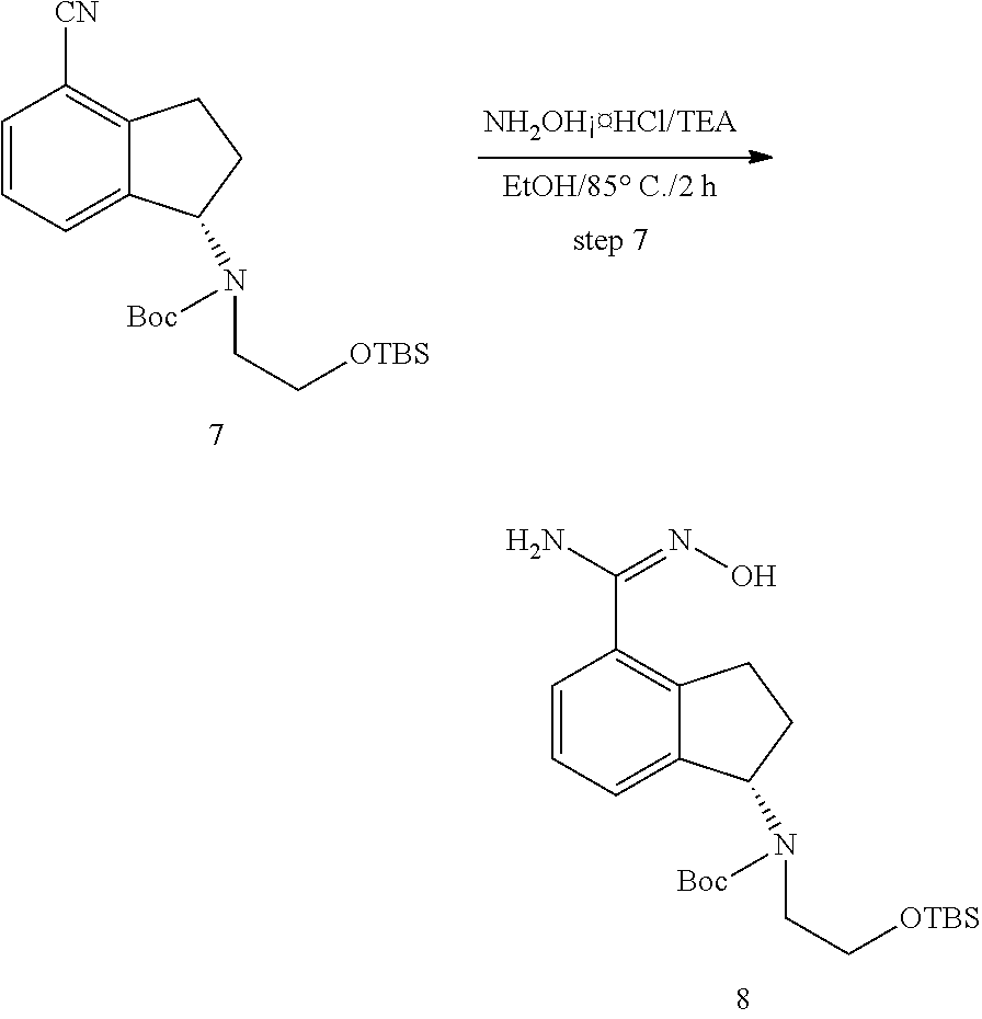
C1=CC=C2C(=C1C(N)=NO)CCC2N([Boc])CC[OTBS].C1=CC=C2C(=C1[CN])CCC2N([Boc])CC[OTBS]
